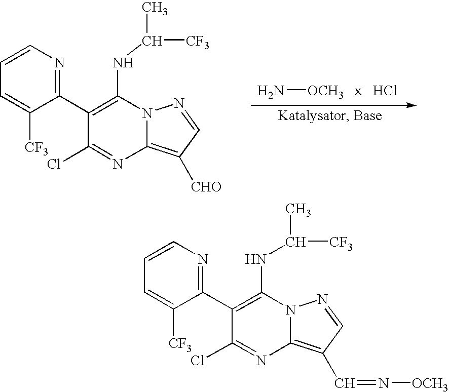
C1=C([CF3])C(C2=C(NC([CF3])C)N3C(=C(C=N[OCH3])C=N3)N=C2Cl)=NC=C1.C1=C([CF3])C(C2=C(NC([CF3])C)N3C(=C([CHO])C=N3)N=C2Cl)=NC=C1.N[OCH3].Cl
